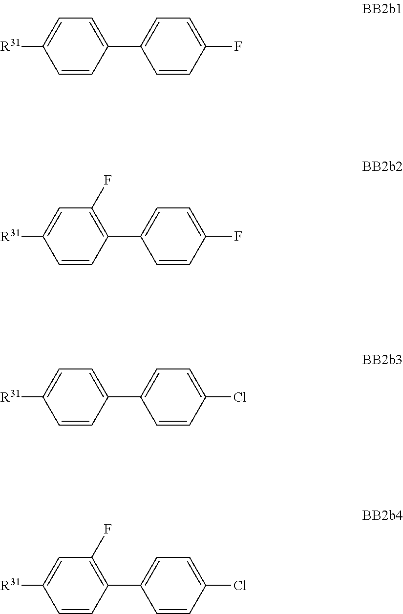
C1=C(C2=CC=C(F)C=C2)C=CC([R31])=C1.C1(F)=C(C2=CC=C(F)C=C2)C=CC([R31])=C1.C1=C(C2=CC=C(Cl)C=C2)C=CC([R31])=C1.C1=C(Cl)C=CC(C2=C(F)C=C([R31])C=C2)=C1
